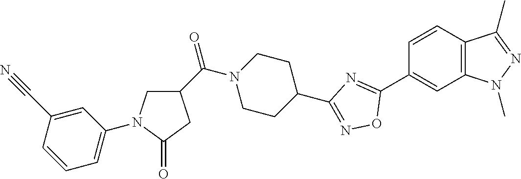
C1=CC2=C(C=C1C1=NC(C3CCN(C(C4CN(C5=CC=CC(C#N)=C5)C(=O)C4)=O)CC3)=NO1)N(C)N=C2C
